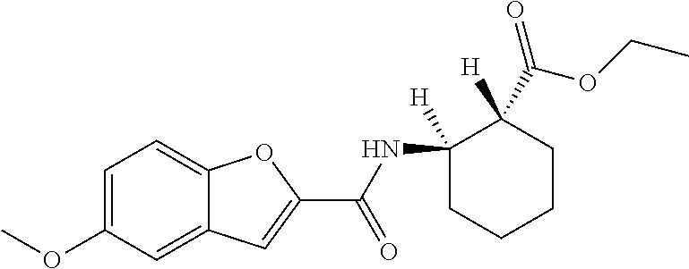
C1(OC)=CC=C2C(=C1)C=C(C(=O)NC1([H])CCCCC1([H])C(OCC)=O)O2
